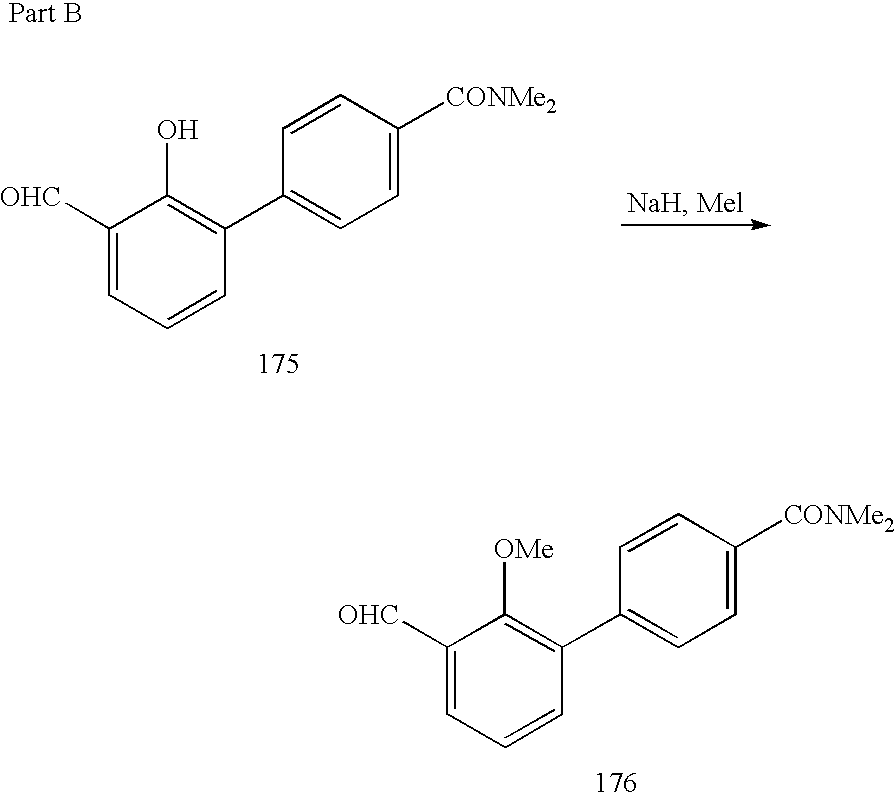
C1=CC(C2=CC=C([CONMe2])C=C2)=C([OMe])C([OHC])=C1.C1=CC(C2=CC=C([CONMe2])C=C2)=C(O)C([OHC])=C1
